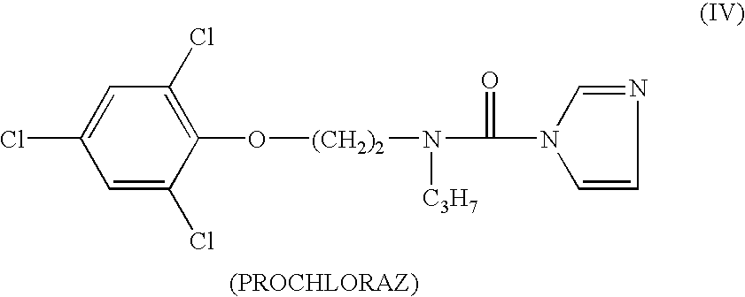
C1=C(Cl)C=C(Cl)C(O[(CH2)2]N(C(=O)N2C=CN=C2)[C3H7])=C1Cl
